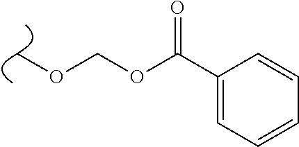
COCOC(=O)C1=CC=CC=C1
